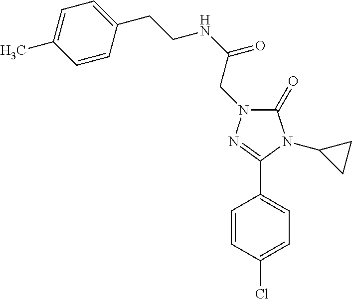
C(NC(=O)CN1C(=O)N(C2CC2)C(C2=CC=C(Cl)C=C2)=N1)CC1=CC=C(C)C=C1
